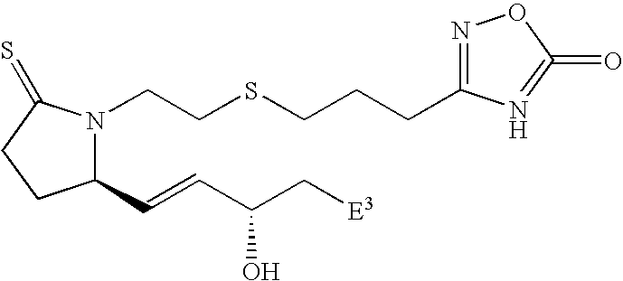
C(SCCN1C(C=CC(C[E3])O)CCC1=S)CCC1=NOC(=O)=N1
